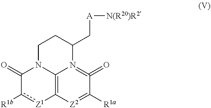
C1(=O)c([R1b])[Z1]C2=C3N1CCC(C[A][N(R20)R2])N3=C(=O)C([R1a])=[Z2]2
